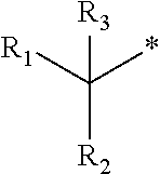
[R1]C(*)([R2])[R3]
